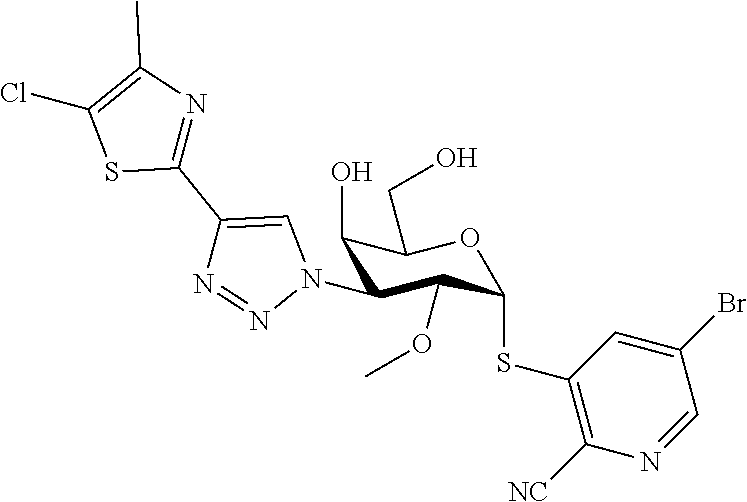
C1(O)C(N2C=C(C3=NC(C)=C(Cl)S3)N=N2)C(OC)C(SC2=C([NC])N=CC(Br)=C2)OC1CO
